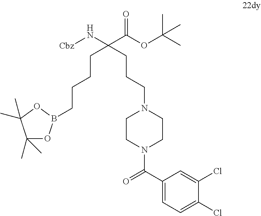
C(CCCC(CCCN1CCN(C(=O)C2=CC=C(Cl)C(Cl)=C2)CC1)(N[Cbz])C(OC(C)(C)C)=O)B1OC(C)(C)C(C)(C)O1
